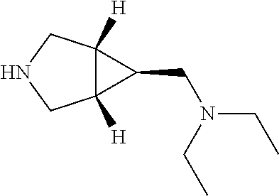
C12([H])C([H])(C1CN(CC)CC)CNC2
